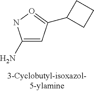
C1(N)=CC(C2CCC2)=ON1
